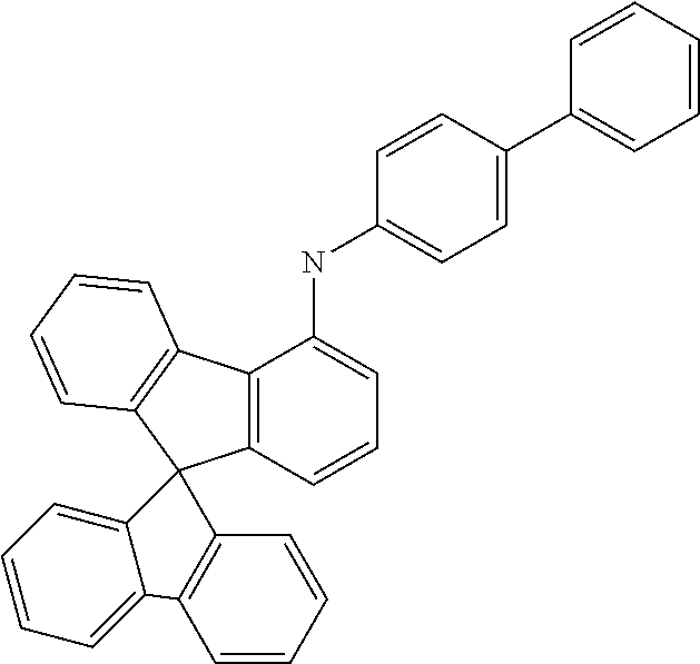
C12=C(C=CC=C1NC1=CC=C(C3=CC=CC=C3)C=C1)C1(C3=C2C=CC=C3)C2=C(C3=CC=CC=C13)C=CC=C2
